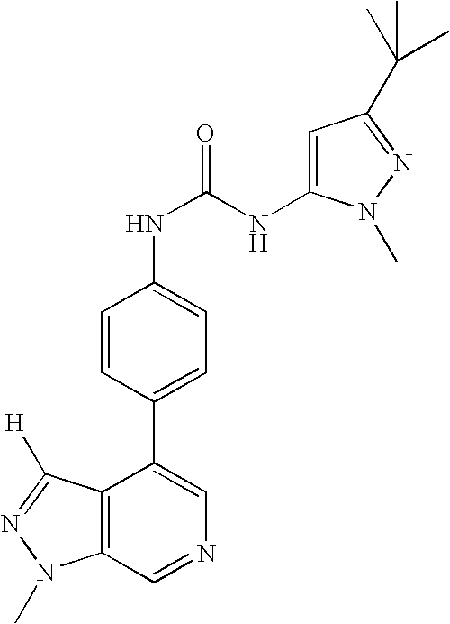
C12=C(C=NC=C1C1=CC=C(NC(NC3=CC(C(C)(C)C)=NN3C)=O)C=C1)N(C)N=C2[H]
